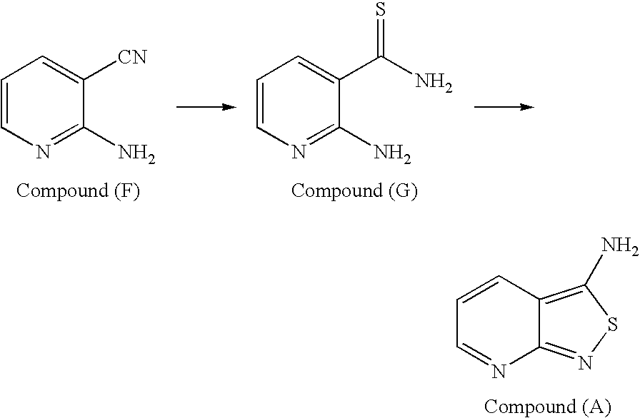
C1=CN=C(N)C([CN])=C1.C1=CN=C(N)C(C(N)=S)=C1.C1=CC2=C(N)SN=C2N=C1
